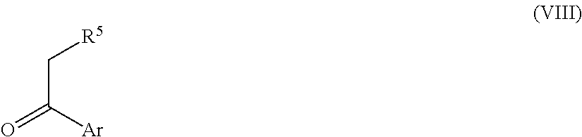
C(C(=O)[Ar])[R5]
